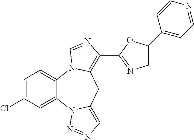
C1=C(Cl)C=C2C(=C1)N1C(=C(C3=NCC(C4=CC=NC=C4)O3)N=C1)CC1=CN=NN21
